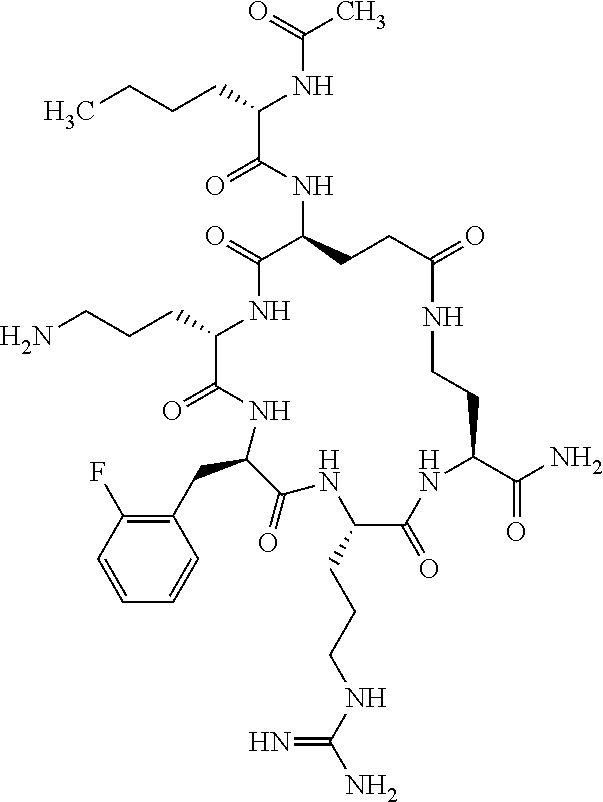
C(C1C(=O)NC(CC2=C(F)C=CC=C2)C(=O)NC(CCCNC(N)=N)C(=O)NC(C(N)=O)CCNC(=O)CCC(NC(C(CCCC)NC(C)=O)=O)C(=O)N1)CCN
